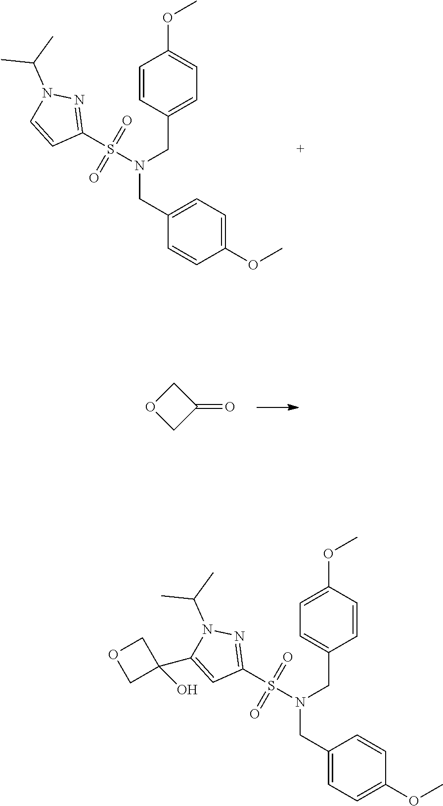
C1(OC)=CC=C(CN(S(=O)(=O)C2=NN(C(C)C)C=C2)CC2=CC=C(OC)C=C2)C=C1.C1OCC1=O.C1(OC)=CC=C(CN(S(=O)(=O)C2=NN(C(C)C)C(C3(O)COC3)=C2)CC2=CC=C(OC)C=C2)C=C1
